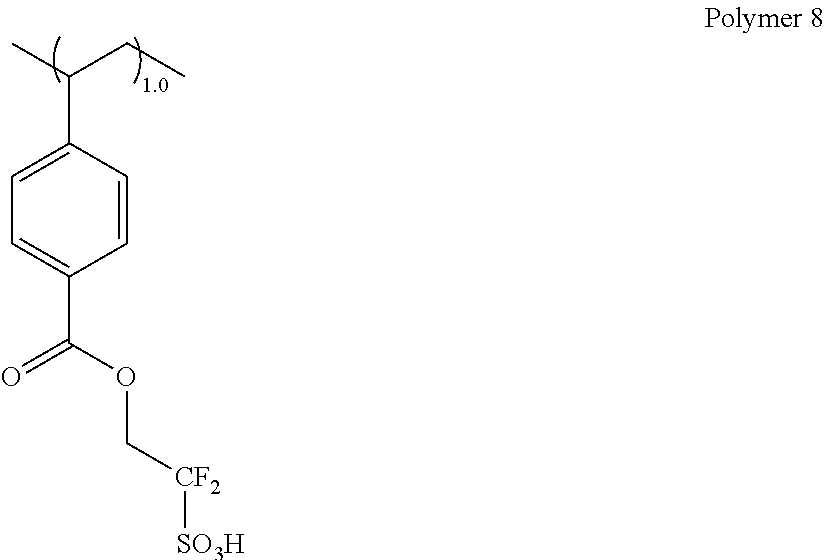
C1=C(C(C)CC)C=CC(C(OC[CF2][SO3H])=O)=C1
